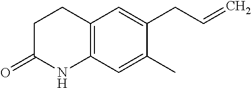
C12=C(C=C(C)C(CC=C)=C1)NC(=O)CC2
